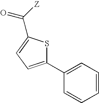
C1(C2=CC=C(C([Z])=O)S2)=CC=CC=C1
